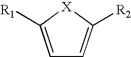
C1=C([R1])[X]C([R2])=C1
